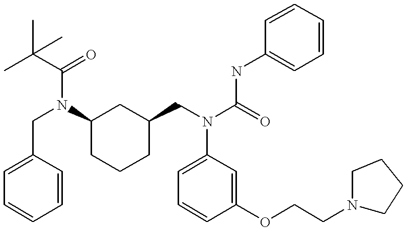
C1=CC=CC(CN(C(C(C)(C)C)=O)C2CCCC(CN(C(=O)NC3=CC=CC=C3)C3=CC=CC(OCCN4CCCC4)=C3)C2)=C1
